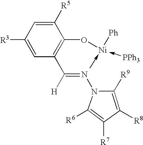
C1(C(=NN2C([R6])=C([R7])C([R8])=C2[R9])[H])=C(O[Ni](-C)(-[PPh3])[Ph])C([R5])=CC([R3])=C1
